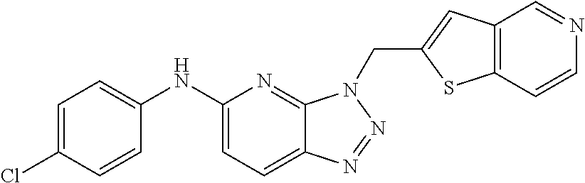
C1(NC2=CC=C(Cl)C=C2)=CC=C2C(=N1)N(CC1=CC3=C(S1)C=CN=C3)N=N2
